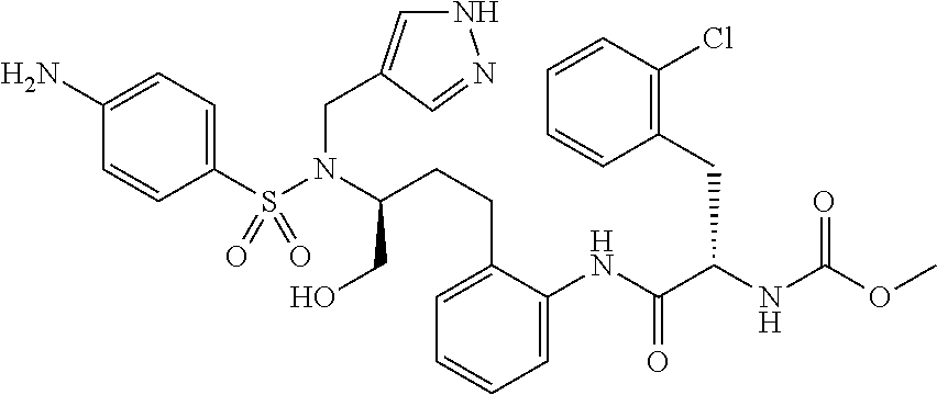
C1(S(N(C(CO)CCC2=CC=CC=C2NC(C(NC(OC)=O)CC2=C(Cl)C=CC=C2)=O)CC2=CNN=C2)(=O)=O)=CC=C(N)C=C1
